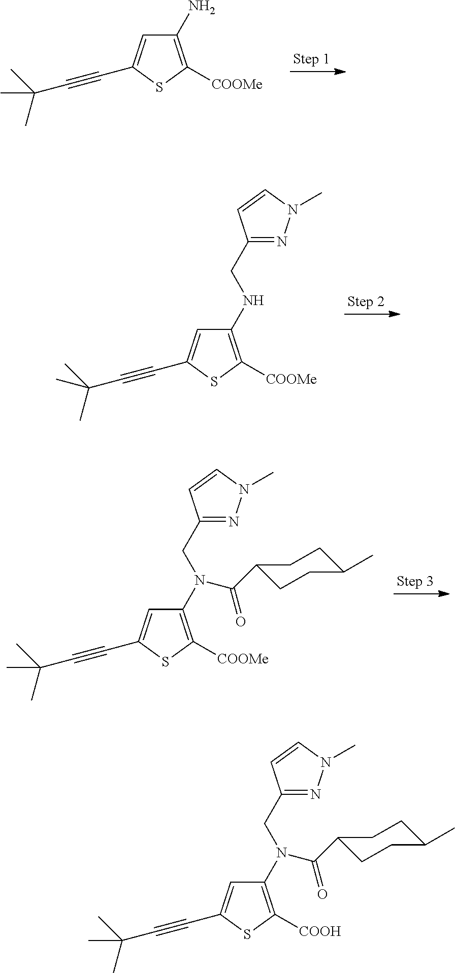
C1(N)=C([COOMe])SC(C#CC(C)(C)C)=C1.C1(NCC2=NN(C)C=C2)=C([COOMe])SC(C#CC(C)(C)C)=C1.C1(N(CC2=NN(C)C=C2)C(=O)C2CCC(C)CC2)=C([COOMe])SC(C#CC(C)(C)C)=C1.C1(N(CC2=NN(C)C=C2)C(=O)C2CCC(C)CC2)=C([COOH])SC(C#CC(C)(C)C)=C1
